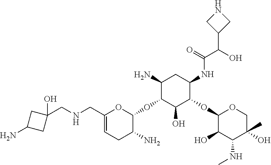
C1(N)C(OC2OC(CNCC3(O)CC(N)C3)=CCC2N)C(O)C(OC2C(O)C(NC)C(C)(O)CO2)C(NC(C(O)C2CNC2)=O)C1
